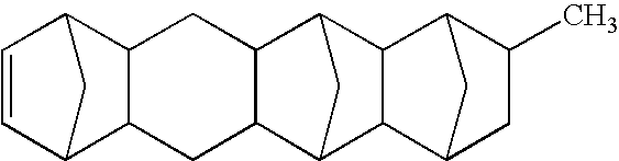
C1=CC2C3C(C1C2)CC1C2CC(C1C3)C1C3C(C)CC(C3)C21
